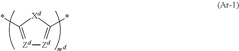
[Zd]1=C(*)[Xd]C(*)=[Zd]1
